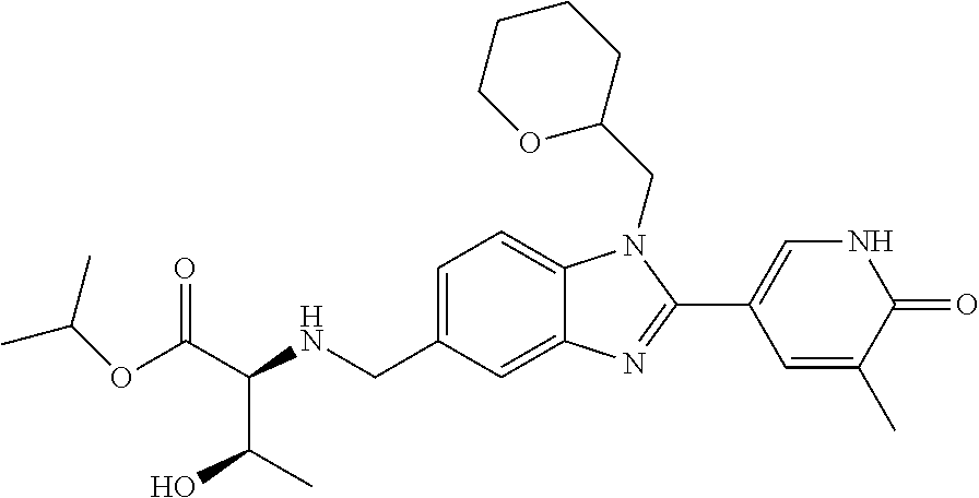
C(C(NCC1=CC=C2C(=C1)N=C(C1=CNC(=O)C(C)=C1)N2CC1CCCCO1)C(C)O)(=O)OC(C)C
